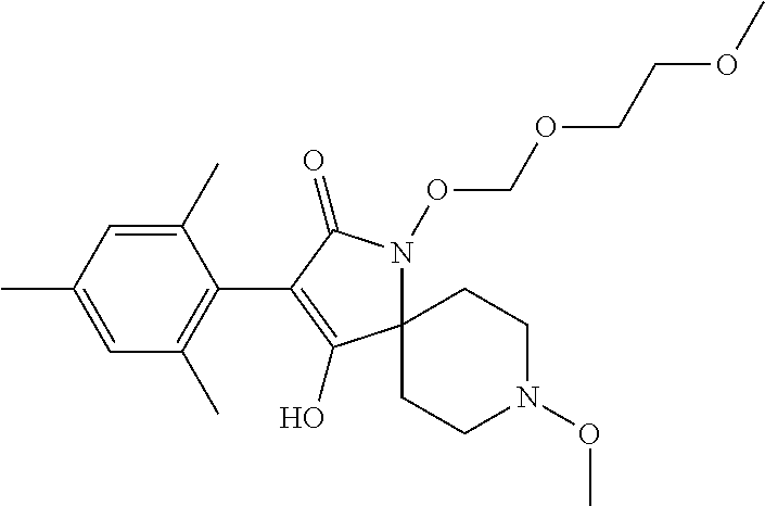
C1(C)=CC(C)=CC(C)=C1C1=C(O)C2(N(OCOCCOC)C1=O)CCN(OC)CC2
